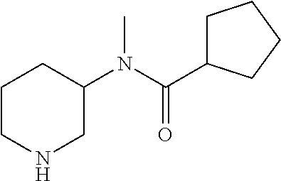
C1CNCC(N(C(=O)C2CCCC2)C)C1
